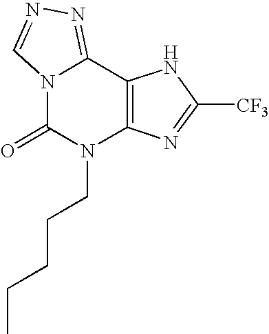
N12C(=O)N(CCCCC)C3=C(C1=NN=C2)NC([CF3])=N3
